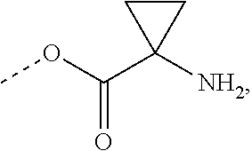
COC(C1([NH2])CC1)=O
